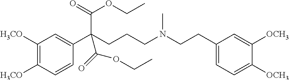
C1([H3CO])=C([H3CO])C=CC(C(CCCN(CCC2=CC=C([OCH3])C([OCH3])=C2)C)(C(=O)OCC)C(=O)OCC)=C1
